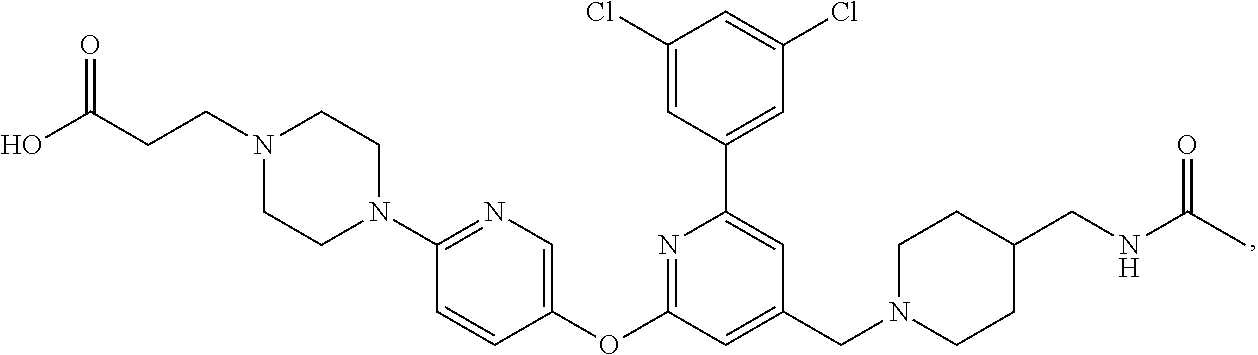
C1(Cl)=CC(C2=CC(CN3CCC(CNC(C)=O)CC3)=CC(OC3=CN=C(N4CCN(CCC(O)=O)CC4)C=C3)=N2)=CC(Cl)=C1
